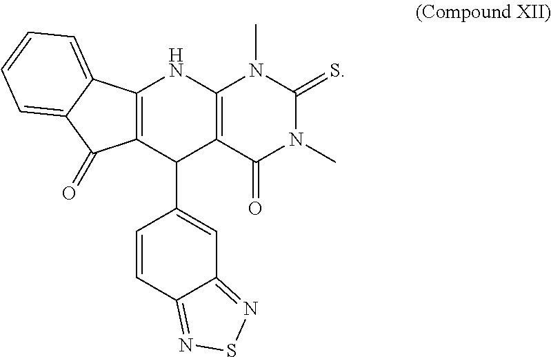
C12=C(C(C3=CC4=NSN=C4C=C3)C3=C(N1)N(C)C(=S)N(C)C3=O)C(=O)C1=CC=CC=C21
